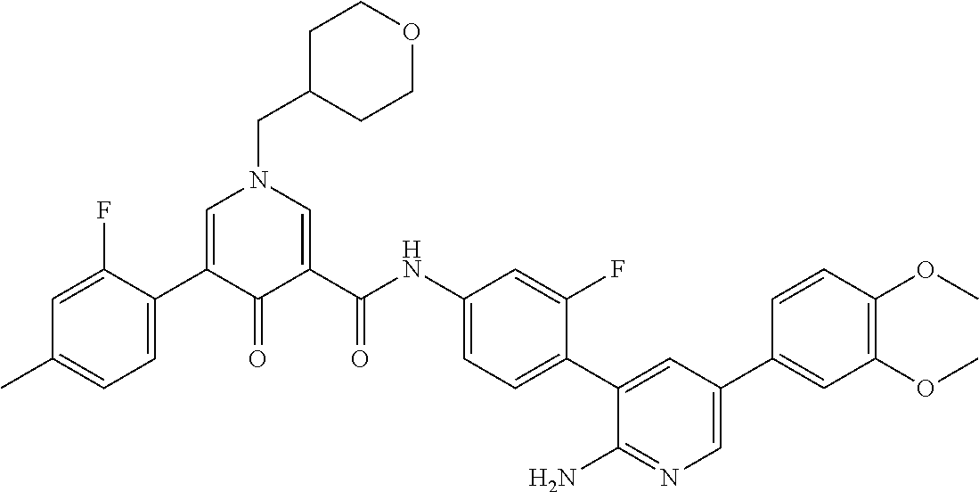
C1=C(C2=CC=C(C)C=C2F)C(=O)C(C(NC2=CC=C(C3=CC(C4=CC(OC)=C(OC)C=C4)=CN=C3N)C(F)=C2)=O)=CN1CC1CCOCC1
